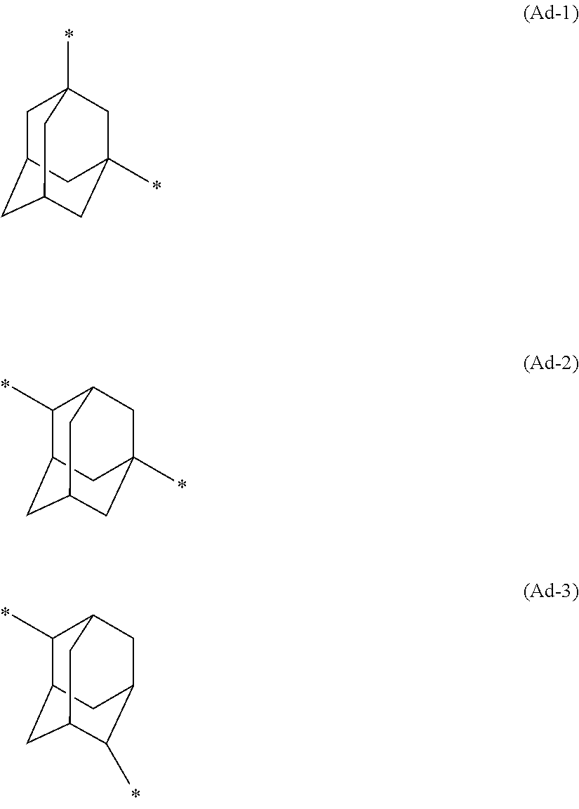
C1C2CC3CC(C)(CC1(C)C3)C2.C1(C)C2CC3CC(C)(CC1C3)C2.C1(C)C2CC3C(C)C(CC1C3)C2
